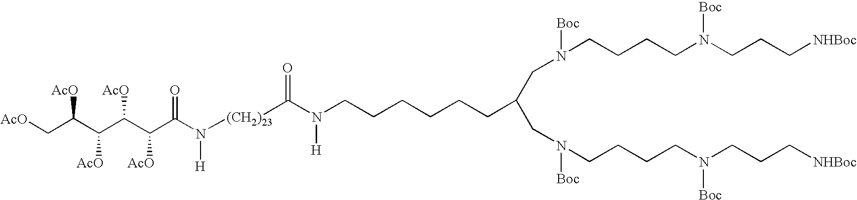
[AcO]CC(C(C(C(C(N([H])[(CH2)23]C(N(CCCCCCC(CN(CCCCN(CCC[NHBoc])[Boc])[Boc])CN(CCCCN(CCC[NHBoc])[Boc])[Boc])[H])=O)=O)[AcO])[AcO])[AcO])[AcO]
